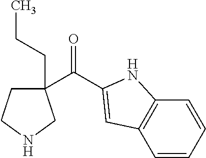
C(=O)(C1(CCC)CCNC1)C1=CC2=C(C=CC=C2)N1
